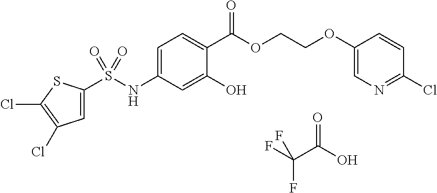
FC(C(O)=O)(F)F.C1=C(S(NC2=CC=C(C(=O)OCCOC3=CN=C(Cl)C=C3)C(O)=C2)(=O)=O)SC(Cl)=C1Cl
